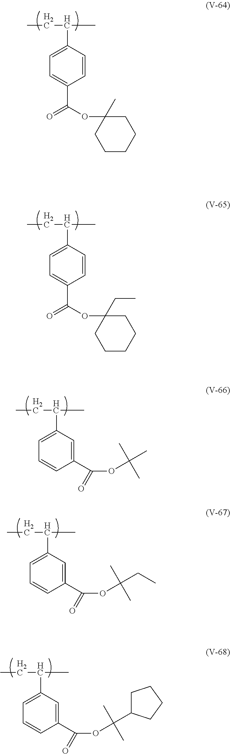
CCC(C)C1=CC=C(C(OC2(C)CCCCC2)=O)C=C1.CCC(C)C1=CC=C(C(OC2(CC)CCCCC2)=O)C=C1.CCC(C)C1=CC=CC(C(=O)OC(C)(C)C)=C1.CCC(C)C1=CC=CC(C(=O)OC(C)(C)CC)=C1.CCC(C)C1=CC=CC(C(=O)OC(C)(C)C2CCCC2)=C1
